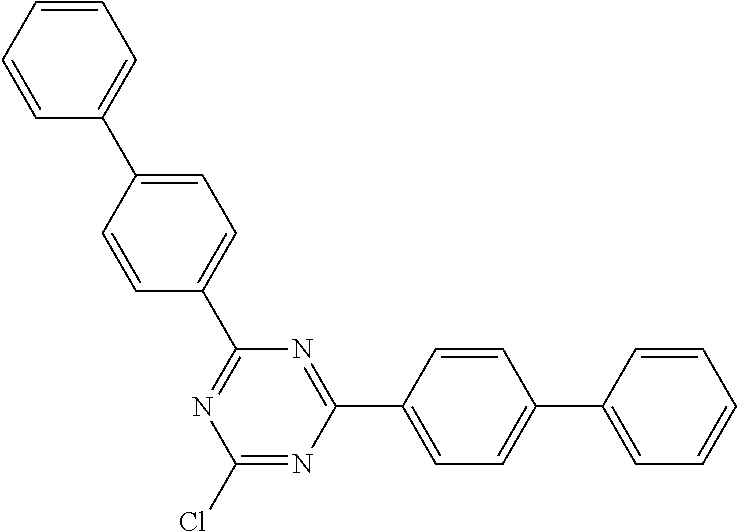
C1(Cl)=NC(C2=CC=C(C3=CC=CC=C3)C=C2)=NC(C2=CC=C(C3=CC=CC=C3)C=C2)=N1
